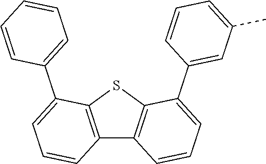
C12=C(SC3=C1C=CC=C3C1=CC(C)=CC=C1)C(C1=CC=CC=C1)=CC=C2
